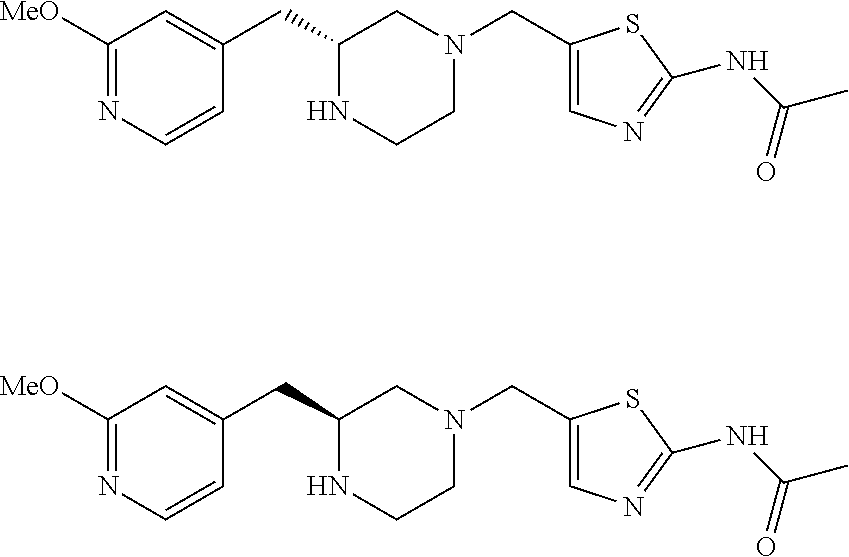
C1([MeO])=NC=CC(CC2NCCN(CC3=CN=C(NC(C)=O)S3)C2)=C1.C1([MeO])=NC=CC(CC2NCCN(CC3=CN=C(NC(C)=O)S3)C2)=C1
